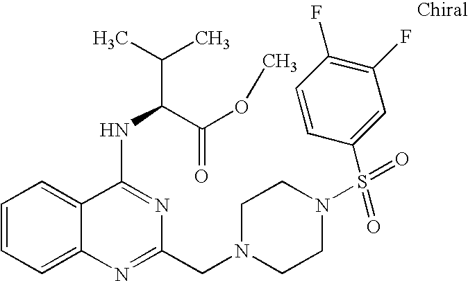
C1=CC=C2C(=C1)C(NC(C(=O)OC)C(C)C)=NC(CN1CCN(S(=O)(C3=CC(F)=C(F)C=C3)=O)CC1)=N2
